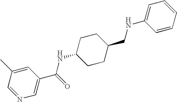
C1=C(C)C=NC=C1C(=O)NC1CCC(CNC2=CC=CC=C2)CC1
